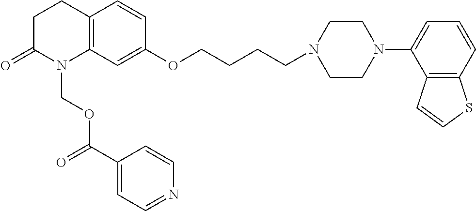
C1C(=O)N(COC(C2=CC=NC=C2)=O)C2=C(C1)C=CC(OCCCCN1CCN(C3=CC=CC4=C3C=CS4)CC1)=C2
